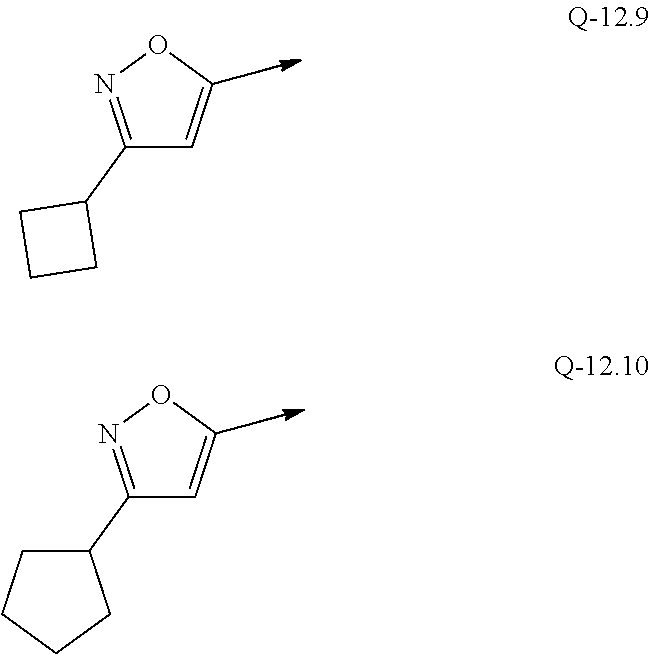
C1(C2CCC2)=NOC=C1.C1(C2CCCC2)=NOC=C1
